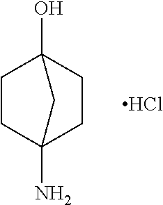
C1C2(N)CCC(O)(C1)C2.Cl
